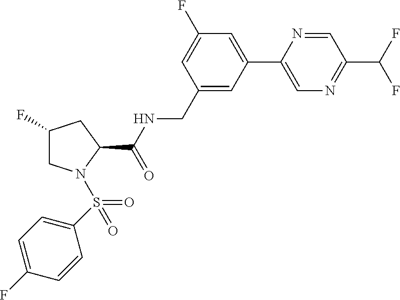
C1=NC(C2=CC(F)=CC(CNC(C3CC(F)CN3S(=O)(C3=CC=C(F)C=C3)=O)=O)=C2)=CN=C1C(F)F
